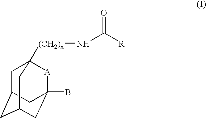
[(CH2)x](C12CC3CC(CC(B)([A]1)C3)C2)NC(=O)[R]
